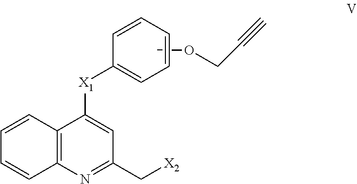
COCC#C.C1=CC2=C(C=C1)N=C(C[X2])C=C2[X1]C1=CC=CC=C1
